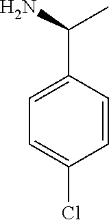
C1=CC(C(C)N)=CC=C1Cl
